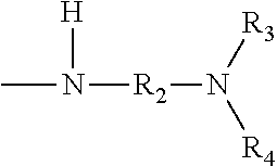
CN([H])[R2]N([R3])[R4]
